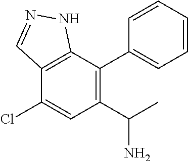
C12=C(C(C3=CC=CC=C3)=C(C(C)N)C=C1Cl)NN=C2
